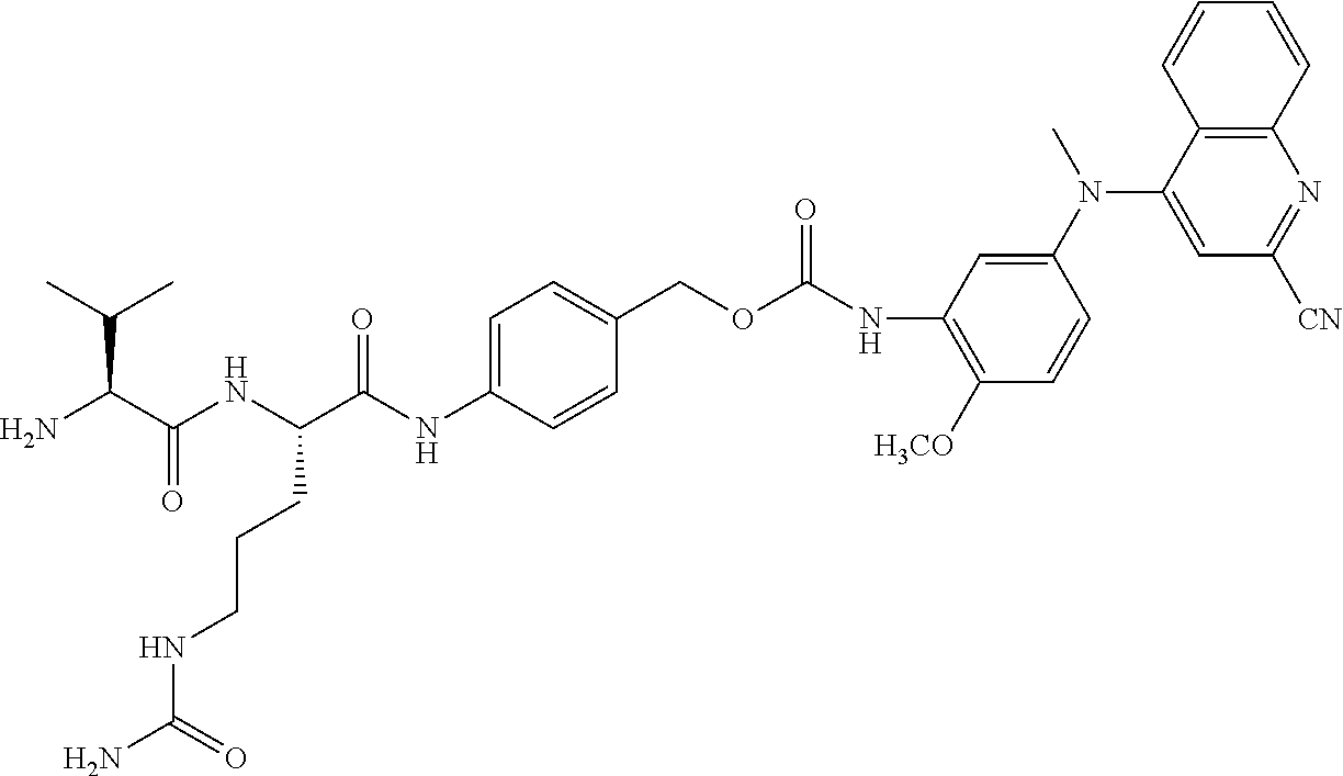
NC(C(NC(C(NC1=CC=C(COC(NC2=C([H3CO])C=CC(N(C)C3=CC([CN])=NC4=C3C=CC=C4)=C2)=O)C=C1)=O)CCCNC(N)=O)=O)C(C)C
